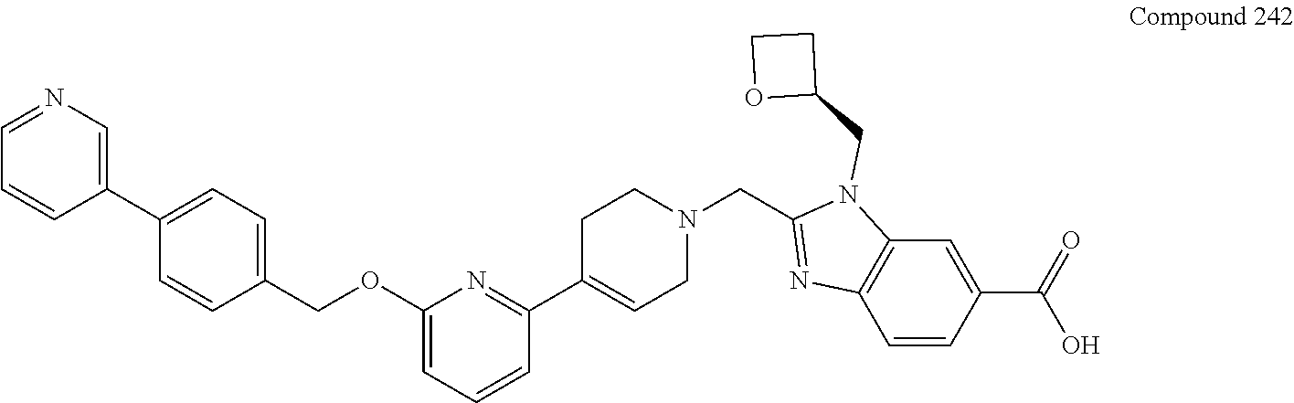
C1(OCC2=CC=C(C3=CN=CC=C3)C=C2)=CC=CC(C2=CCN(CC3=NC4=C(N3CC3CCO3)C=C(C(=O)O)C=C4)CC2)=N1
